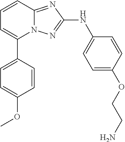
N12C(=NC(NC3=CC=C(OCCN)C=C3)=N1)C=CC=C2C1=CC=C(OC)C=C1
